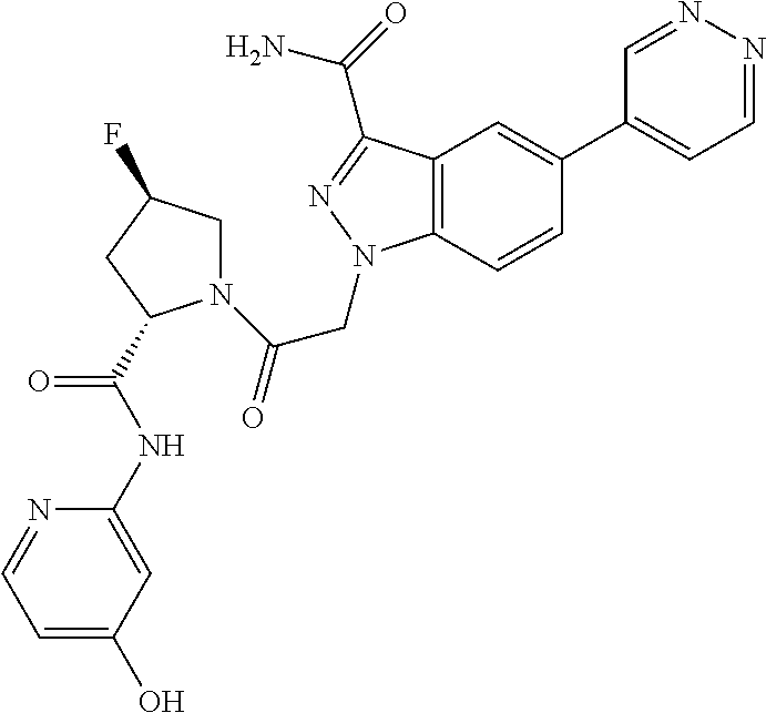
C1=CC2=C(C=C1C1=CC=NN=C1)C(C(=O)N)=NN2CC(=O)N1CC(F)CC1C(NC1=CC(O)=CC=N1)=O
